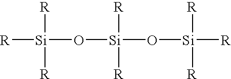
[R][Si]([R])([R])O[Si]([R])([R])O[Si]([R])([R])[R]
